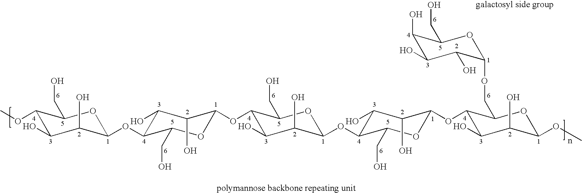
O1C(OC2C(O)C(O)C(OC3C(CO)OC(OC4C(O)C(O)C(OC5C(COC6OC(CO)C(O)C(O)C6O)OC(OC)C(O)C5O)OC4CO)C(O)C3O)OC2CO)C(O)C(O)C(OC)C1CO
